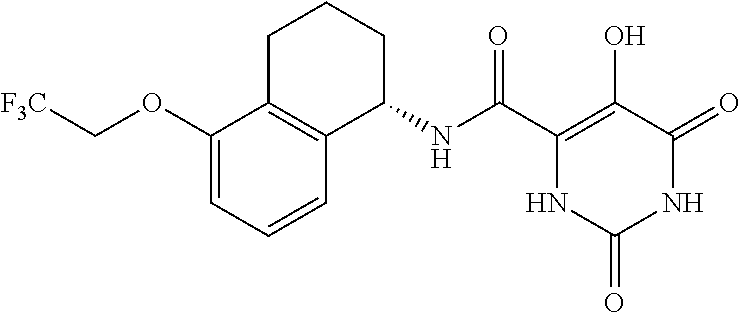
C(C1=C(O)C(=O)NC(=O)N1)(=O)NC1CCCC2=C1C=CC=C2OC[F3C]
